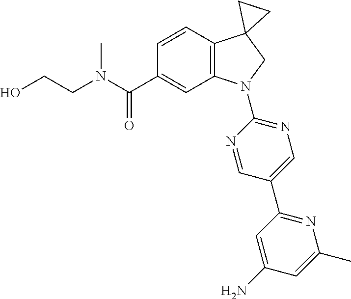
N(C(C1=CC2=C(C=C1)C1(CN2C2=NC=C(C3=NC(C)=CC(N)=C3)C=N2)CC1)=O)(CCO)C
